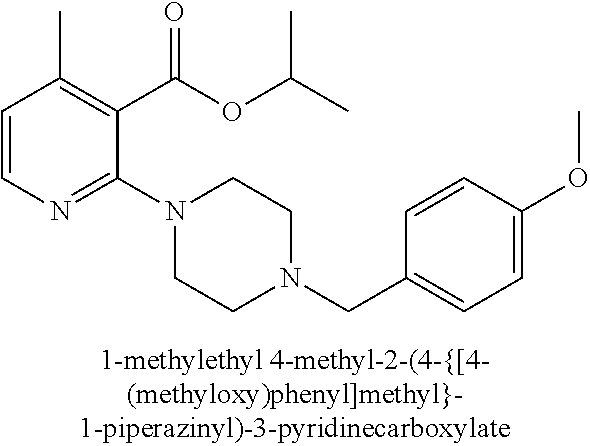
C1=CN=C(N2CCN(CC3=CC=C(OC)C=C3)CC2)C(C(OC(C)C)=O)=C1C
